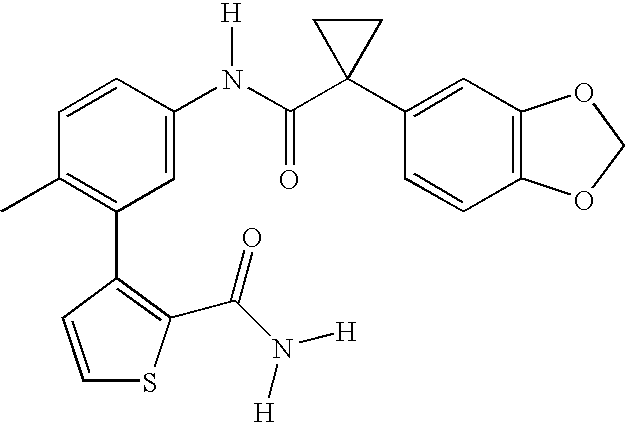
C1(N(C(C2(C3=CC4=C(C=C3)OCO4)CC2)=O)[H])=CC(C2=C(C(N([H])[H])=O)SC=C2)=C(C)C=C1
